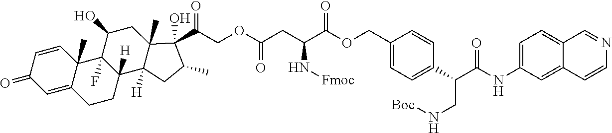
C(C(C(OCC1=CC=C(C(C(NC2=CC=C3C(=C2)C=CN=C3)=O)CN[Boc])C=C1)=O)N[Fmoc])C(=O)OCC(C1(O)C2(C)C([H])(C3([H])CCC4=CC(=O)C=CC4(C)C3(F)C(O)C2)CC1C)=O
